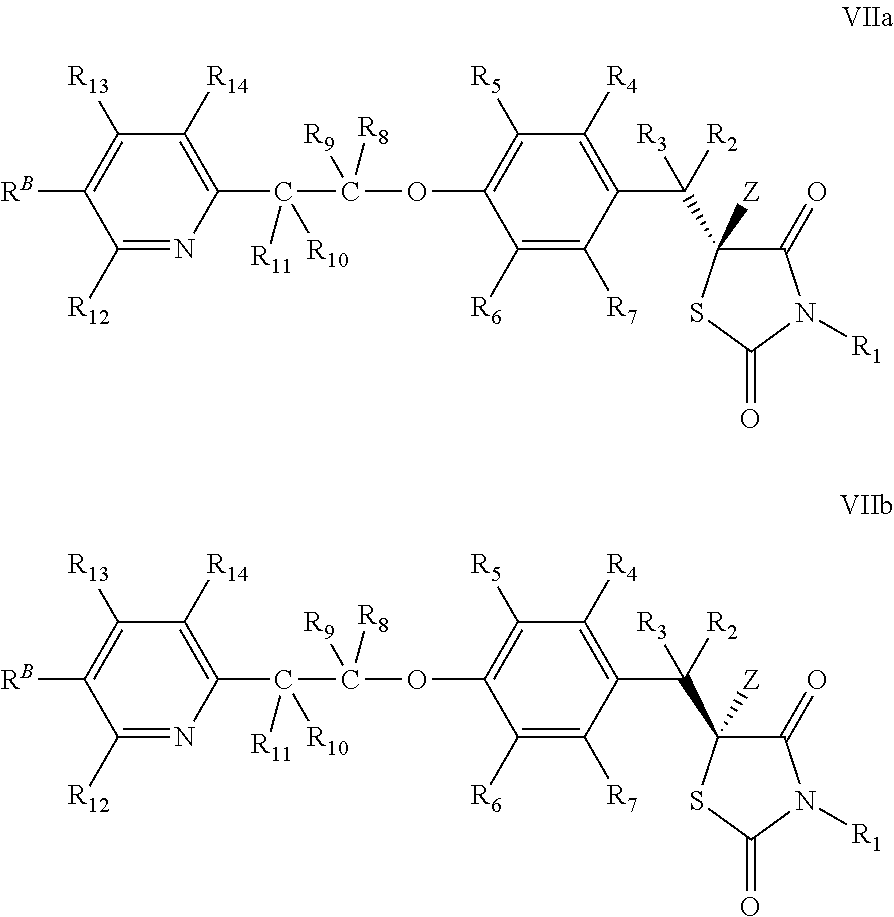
C1(C(C(OC2=C([R5])C([R4])=C(C([R2])([R3])C3([Z])C(=O)N([R1])C(=O)S3)C([R7])=C2[R6])([R9])[R8])([R11])[R10])=C([R14])C([R13])=C([RB])C([R12])=N1.C1(C(C(OC2=C([R5])C([R4])=C(C([R2])([R3])C3([Z])C(=O)N([R1])C(=O)S3)C([R7])=C2[R6])([R9])[R8])([R11])[R10])=C([R14])C([R13])=C([RB])C([R12])=N1
